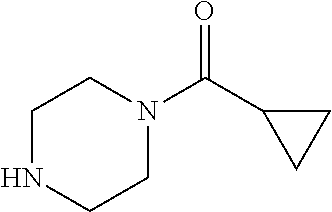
C1NCCN(C(=O)C2CC2)C1
